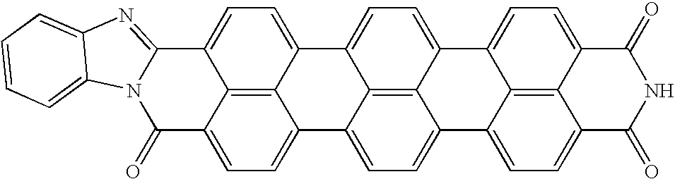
C12=CC=C3C4=C1C(=CC=C4C1=CC=C4C5=C1C3=CC=C5C1=CC=C3C5=C1C4=CC=C5C(=O)NC3=O)C1=NC3=CC=CC=C3N1C2=O
